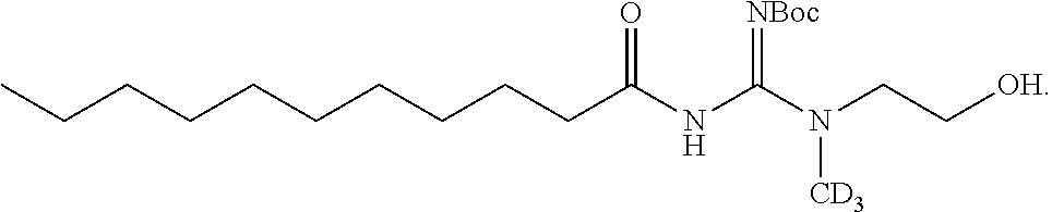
C(CCCCCCCCC(NC(N(CC[OH])[CD3])=[NBoc])=O)C
